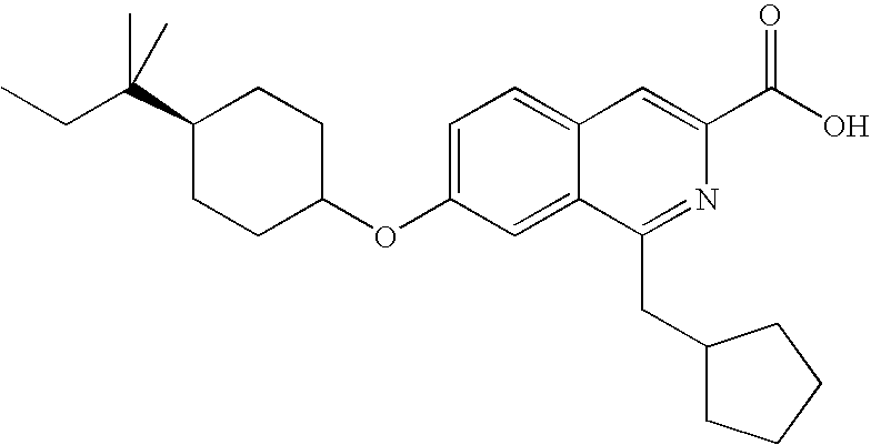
C1(C(CC)(C)C)CCC(OC2=CC=C3C(=C2)C(CC2CCCC2)=NC(C(O)=O)=C3)CC1
